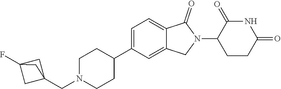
C1=C(C2CCN(CC34CC(F)(C3)C4)CC2)C=C2C(=C1)C(=O)N(C1CCC(=O)NC1=O)C2
